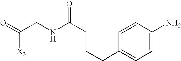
C(CNC(CCCC1=CC=C(N)C=C1)=O)(=O)[X3]
